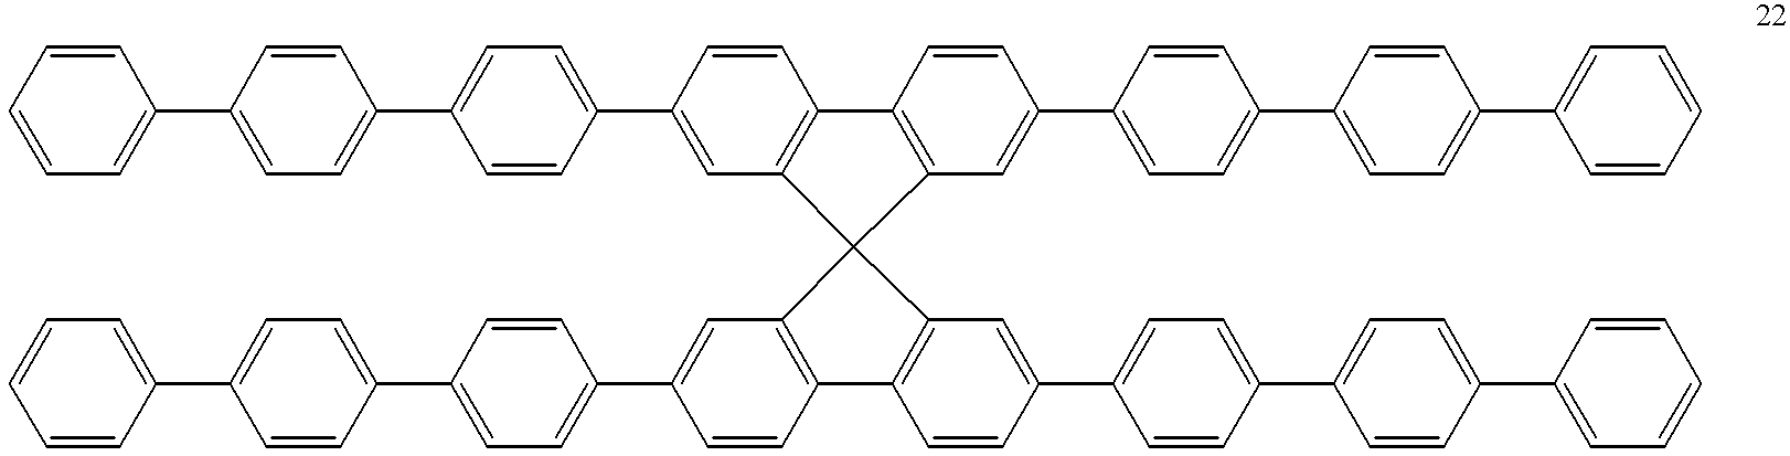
C1=CC=C(C2=CC=C(C3=CC=C(C4=CC5=C(C=C4)C4=C(C=C(C6=CC=C(C7=CC=C(C8=CC=CC=C8)C=C7)C=C6)C=C4)C54C5=C(C=CC(C6=CC=C(C7=CC=C(C8=CC=CC=C8)C=C7)C=C6)=C5)C5=C4C=C(C4=CC=C(C6=CC=C(C7=CC=CC=C7)C=C6)C=C4)C=C5)C=C3)C=C2)C=C1
